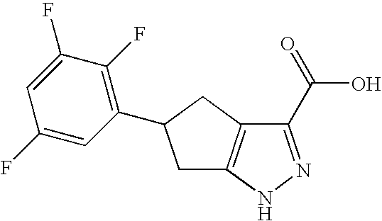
C1(C(=O)O)=NNC2=C1CC(C1=C(F)C(F)=CC(F)=C1)C2
